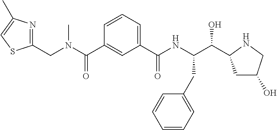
C1=CC=C(C(NC(C(O)C2CC(O)CN2)CC2=CC=CC=C2)=O)C=C1C(=O)N(C)CC1=NC(C)=CS1
